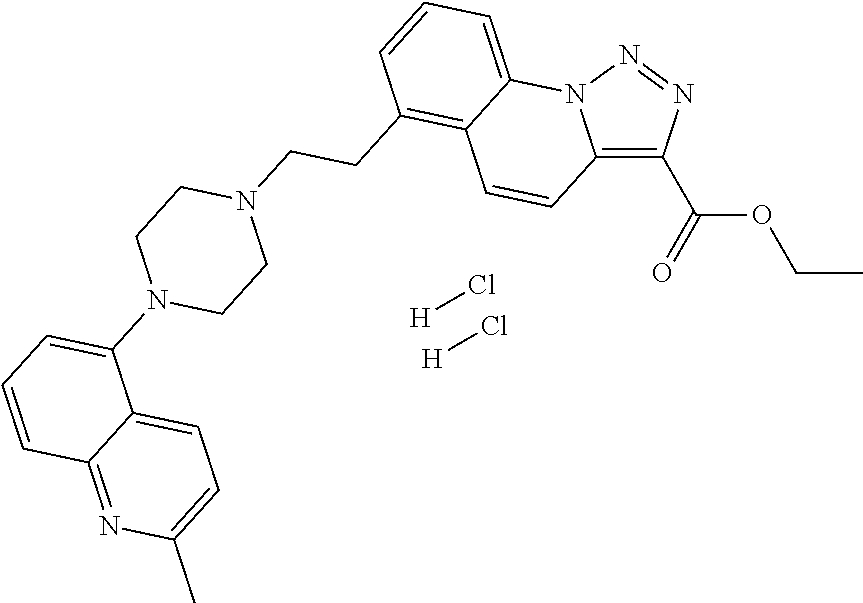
[H]Cl.[H]Cl.C12=C(C(OCC)=O)N=NN1C1=CC=CC(CCN3CCN(C4=CC=CC5=NC(C)=CC=C45)CC3)=C1C=C2
